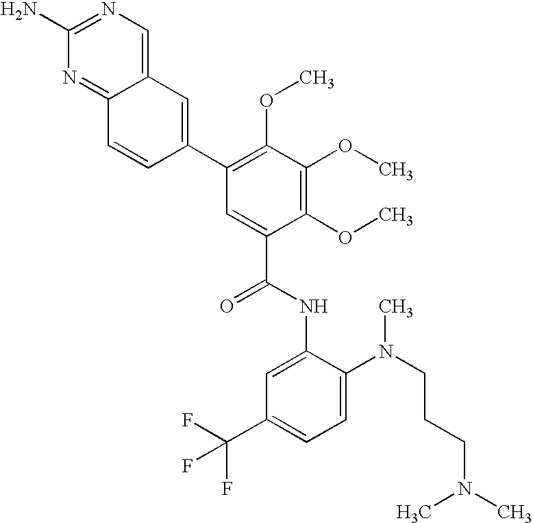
C12=NC(N)=NC=C1C=C(C1=C(OC)C(OC)=C(OC)C(C(NC3=CC(C(F)(F)F)=CC=C3N(CCCN(C)C)C)=O)=C1)C=C2
